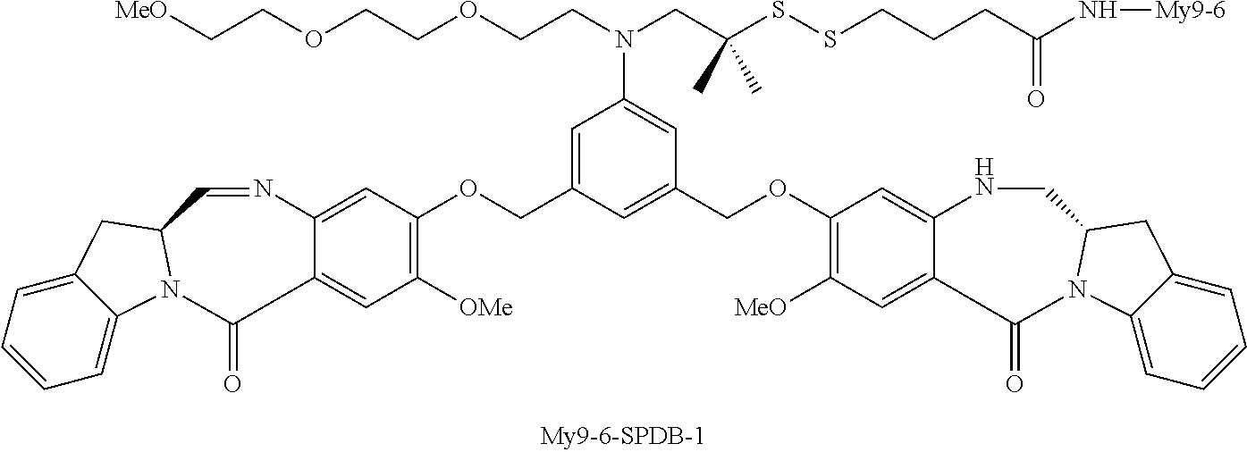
C1=C(COC2=C([OMe])C=C3C(=C2)N=CC2N(C4=CC=CC=C4C2)C3=O)C=C(COC2=C([MeO])C=C3C(=C2)NCC2N(C4=CC=CC=C4C2)C3=O)C=C1N(CC(SSCCCC(N[My9-6])=O)(C)C)CCOCCOCC[MeO]
